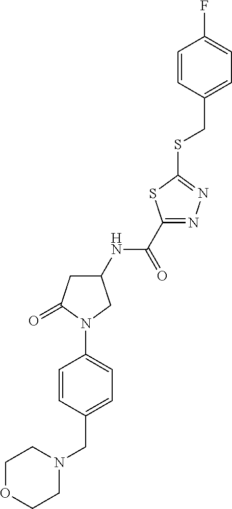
N1(CC2=CC=C(N3C(=O)CC(NC(C4=NN=C(SCC5=CC=C(F)C=C5)S4)=O)C3)C=C2)CCOCC1
